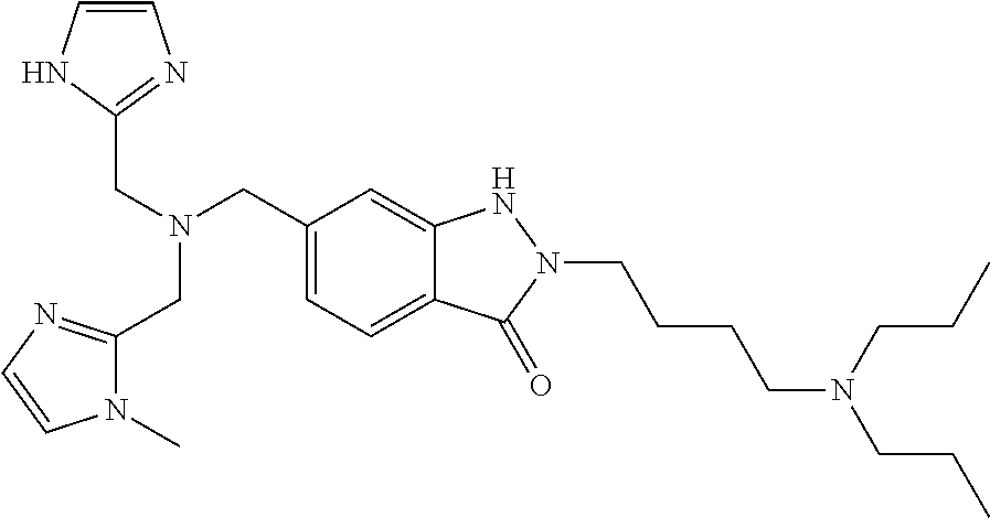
C(N(CC1=CC=C2C(=C1)NN(CCCCN(CCC)CCC)C2=O)CC1=NC=CN1)C1=NC=CN1C
